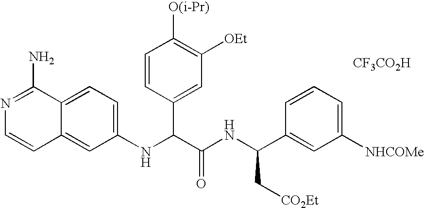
N1=C(N)C2=CC=C(NC(C3=CC([OEt])=C([O(i-Pr)])C=C3)C(=O)NC(C[CO2Et])C3=CC([NHCOMe])=CC=C3)C=C2C=C1.[CF3CO2H]
